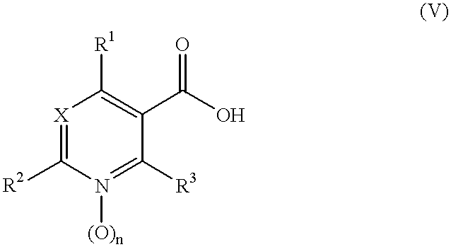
[X]1=C([R2])N([(O)n])=C([R3])C(C(O)=O)=C1[R1]
